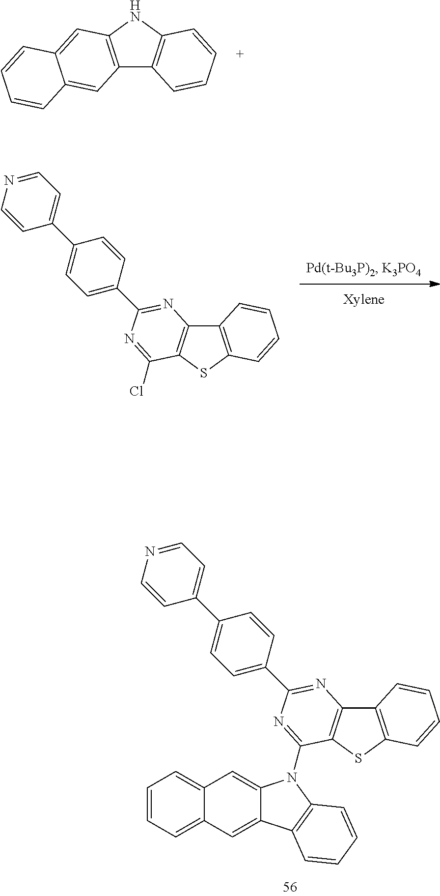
C12=C(NC3=C1C=CC=C3)C=C1C(=C2)C=CC=C1.C1=CC=C2C(=C1)C=C1C(=C2)C2=C(N1C1=NC(C3=CC=C(C4=CC=NC=C4)C=C3)=NC3=C1SC1=C3C=CC=C1)C=CC=C2.C12=C(SC3=C1N=C(C1=CC=C(C4=CC=NC=C4)C=C1)N=C3Cl)C=CC=C2
